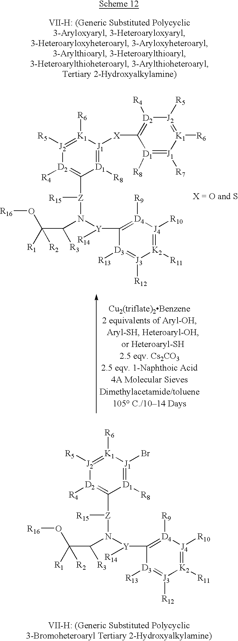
[J2]1([R5])=[K1]([R6])[J1](Br)=[D1]([R8])C([Z]([R15])N([Y](C2=[D4]([R9])[J4]([R10])=[K2]([R11])[J3]([R12])=[D3]2[R13])[R14])C(C([R1])(O[R16])[R2])[R3])=[D2]1[R4].[J2]1([R5])=[K1]([R6])[J1]([X]C2=[D2]([R4])[J2]([R5])=[K1]([R6])[J1]([R7])=[D1]2[R8])=[D1]([R8])C([Z]([R15])N([Y](C2=[D4]([R9])[J4]([R10])=[K2]([R11])[J3]([R12])=[D3]2[R13])[R14])C(C([R1])(O[R16])[R2])[R3])=[D2]1[R4]
